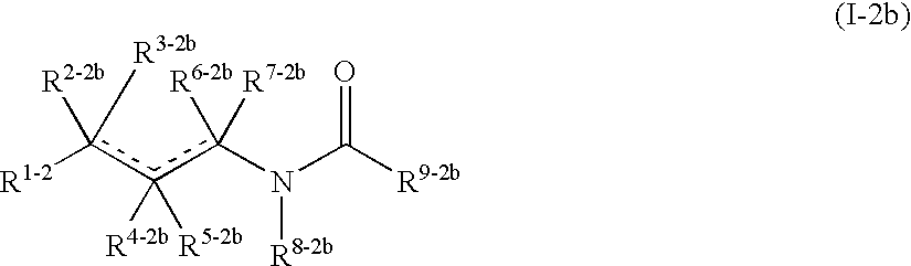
[R1-2]c([R2-2b])([R3-2b])c(c(N(C(=O)[R9-2b])[R8-2b])([R6-2b])[R7-2b])([R4-2b])[R5-2b]
